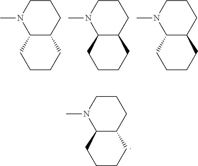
C1CN(C)C2C(C1)CCCC2.C1CN(C)C2C(C1)CCCC2.C1CN(C)C2C(C1)CCCC2.C1CN(C)C2C(C1)CCCC2
